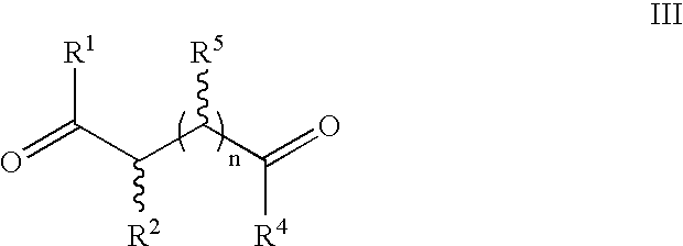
O=C(C(C(C(=O)[R4])[R5])[R2])[R1]
